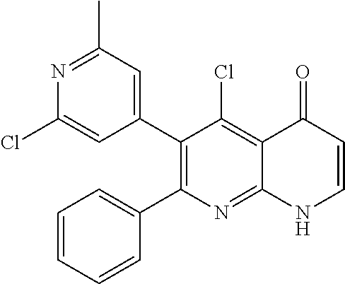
N1=C(C)C=C(C2=C(C3=CC=CC=C3)N=C3C(=C2Cl)C(=O)C=CN3)C=C1Cl
